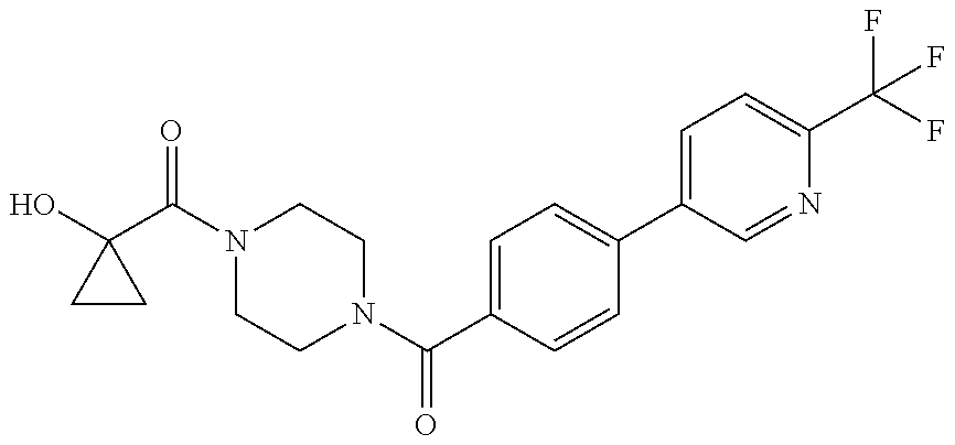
C1(O)(C(N2CCN(C(C3=CC=C(C4=CC=C(C(F)(F)F)N=C4)C=C3)=O)CC2)=O)CC1
